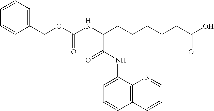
C(CCCCCC(O)=O)(NC(OCC1=CC=CC=C1)=O)C(NC1=CC=CC2=C1N=CC=C2)=O
